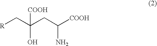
[R]CC(CC([COOH])N)([COOH])O
